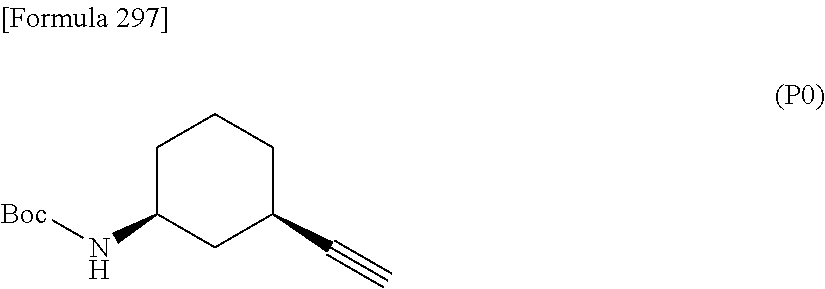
C1C(N[Boc])CC(C#C)CC1
